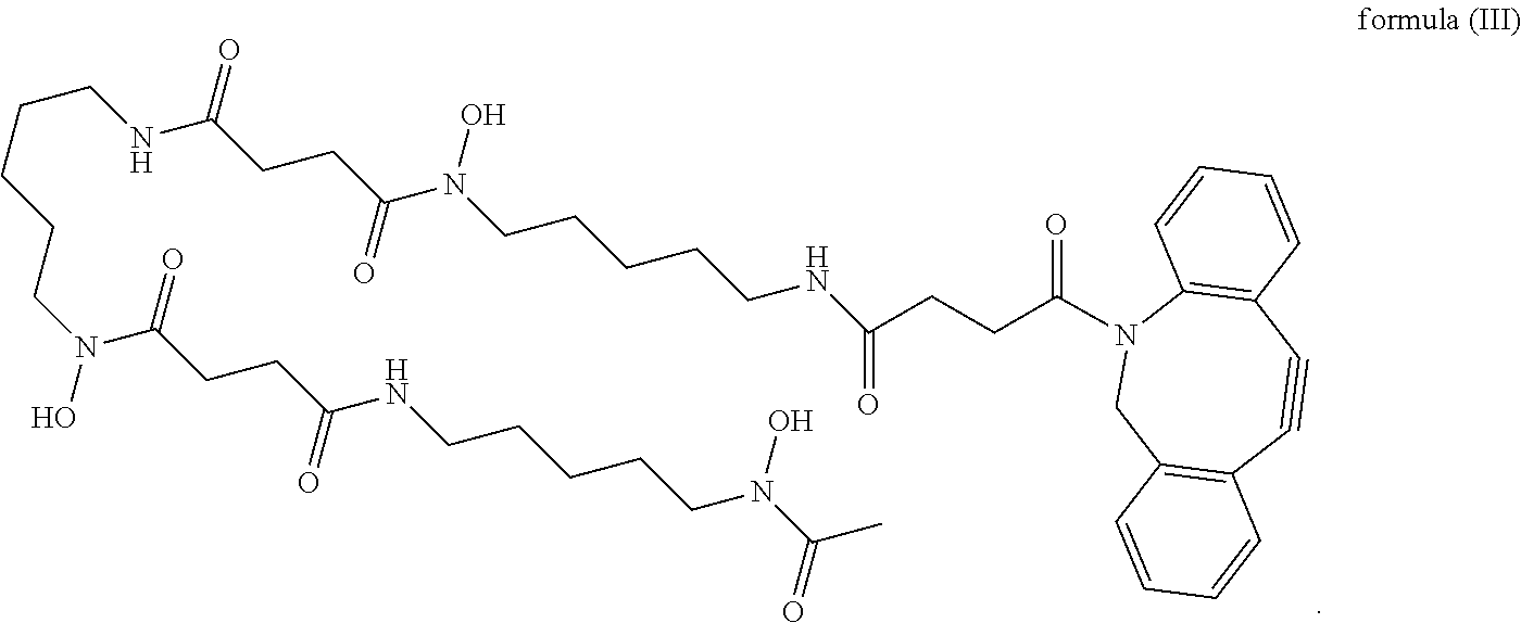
C(CCCN(O)C(CCC(NCCCCCN(C(=O)C)O)=O)=O)CNC(CCC(N(CCCCCNC(CCC(N1CC2=C(C#CC3=C1C=CC=C3)C=CC=C2)=O)=O)O)=O)=O
